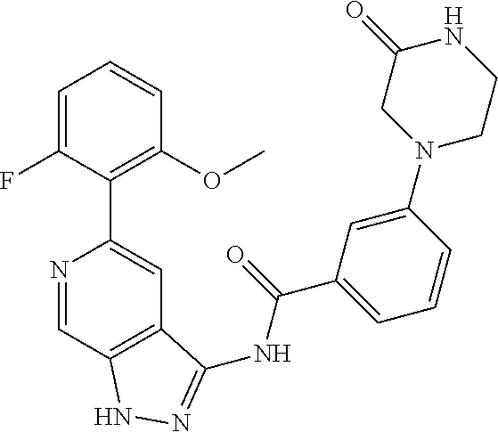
N1=CC2=C(C=C1C1=C(OC)C=CC=C1F)C(NC(C1=CC=CC(N3CCNC(=O)C3)=C1)=O)=NN2
